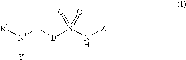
[N*]([Y])([R1])[L]BS(N[Z])(=O)=O
